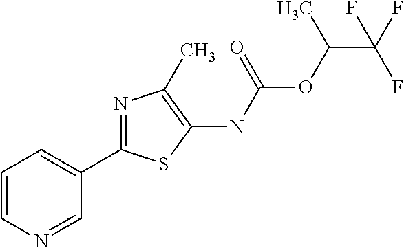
C1(NC(=O)OC(C(F)(F)F)C)=C(C)N=C(C2=CC=CN=C2)S1
